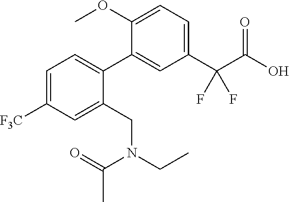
C1(C(C(O)=O)(F)F)=CC=C(OC)C(C2=CC=C([F3C])C=C2CN(CC)C(=O)C)=C1
